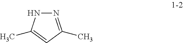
N1=C(C)C=C(C)N1
